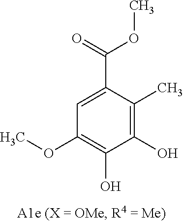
C1=C(C(=O)OC)C(C)=C(O)C(O)=C1OC
